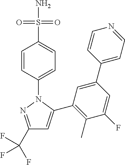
C1(C(F)(F)F)=NN(C2=CC=C(S(N)(=O)=O)C=C2)C(C2=C(C)C(F)=CC(C3=CC=NC=C3)=C2)=C1
